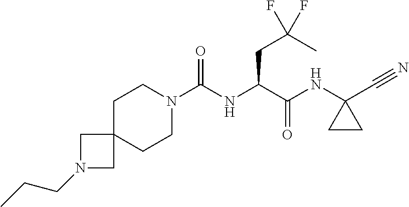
N1(C(NC(C(NC2(C#N)CC2)=O)CC(C)(F)F)=O)CCC2(CC1)CN(CCC)C2
